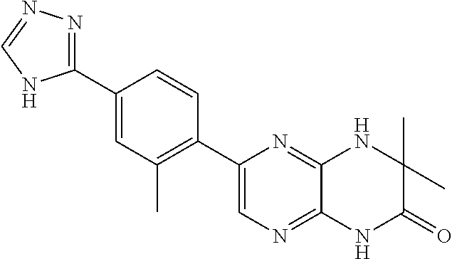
C12=NC=C(C3=C(C)C=C(C4=NN=CN4)C=C3)N=C1NC(C)(C)C(=O)N2
